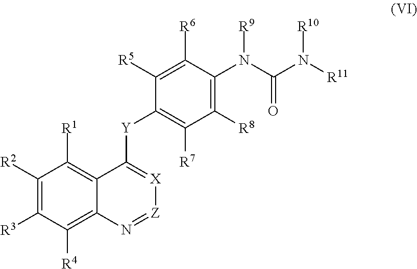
C1([R2])=C([R3])C([R4])=C2C(=C1[R1])C([Y]C1=C([R7])C([R8])=C(N(C(N([R11])[R10])=O)[R9])C([R6])=C1[R5])=[X][Z]=N2
